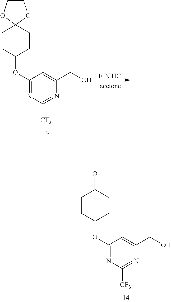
C1(=O)CCC(OC2=NC([CF3])=NC(CO)=C2)CC1.C1COC2(O1)CCC(OC1=NC([CF3])=NC(CO)=C1)CC2.[10N HCl]
